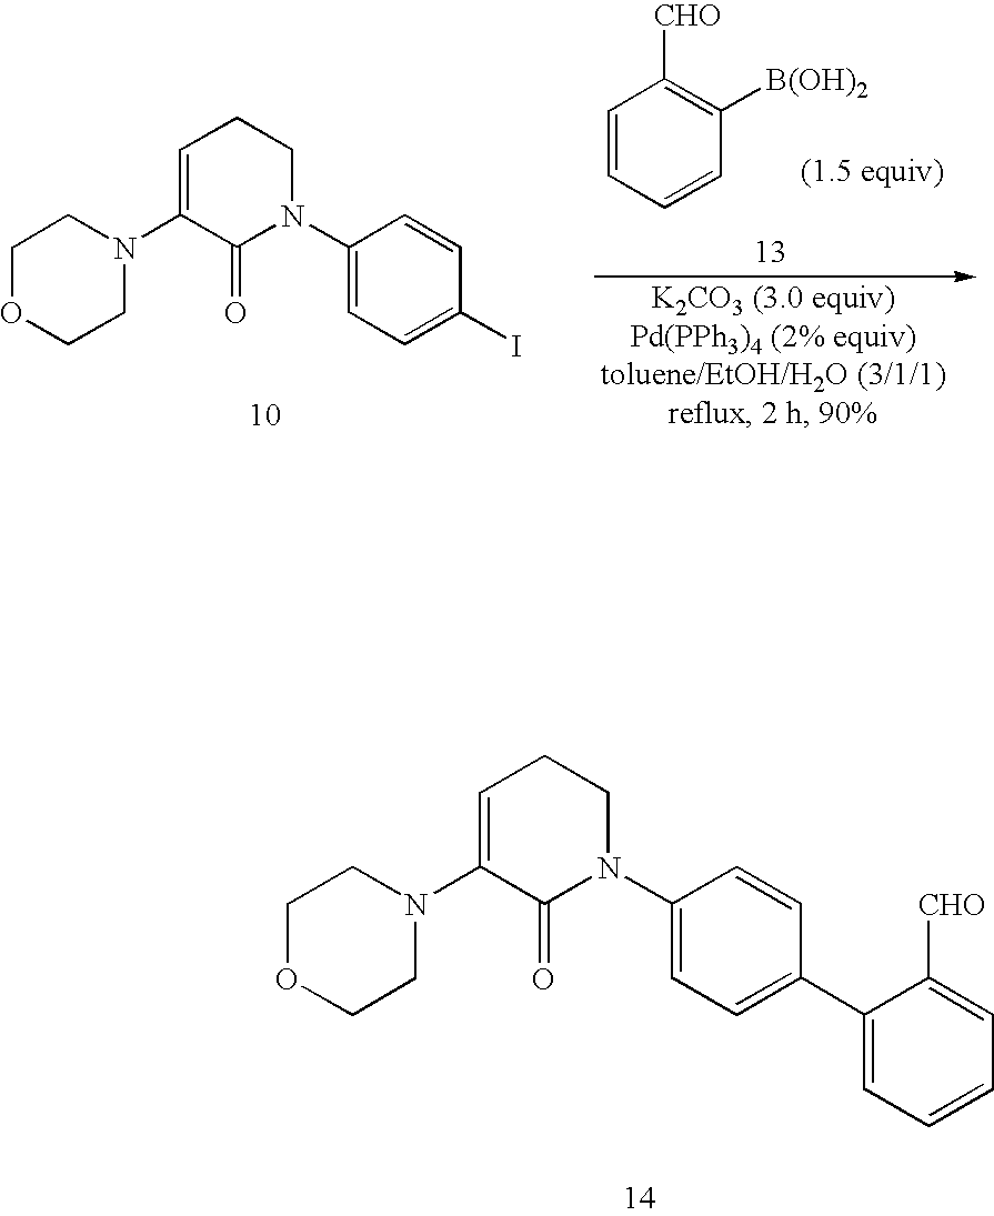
C1OCCN(C2=CCCN(C3=CC=C(C4=CC=CC=C4[CHO])C=C3)C2=O)C1.C1=C(N2CCOCC2)C(=O)N(C2=CC=C(I)C=C2)CC1.C1=CC=CC([B(OH)2])=C1[CHO]
